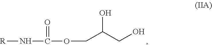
[R]NC(=O)OCC(CO)O
